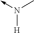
N(->C)(C)[H]
